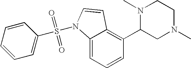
C1=CC=C2C(=C1C1CN(C)CCN1C)C=CN2S(=O)(=O)C1=CC=CC=C1
